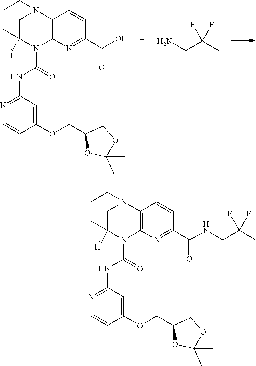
C12=C(N=C(C(NCC(C)(F)F)=O)C=C1)N(C(=O)NC1=NC=CC(OCC3OC(C)(C)OC3)=C1)C1([H])CN2CCC1.C12=C(N=C(C(=O)O)C=C1)N(C(=O)NC1=NC=CC(OCC3OC(C)(C)OC3)=C1)C1([H])CN2CCC1.NCC(C)(F)F
